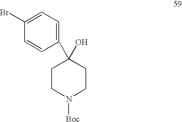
C1(C2(O)CCN([Boc])CC2)=CC=C(Br)C=C1
